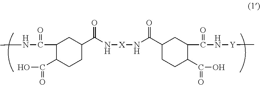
C1(C(=O)NC)C(C(O)=O)CCC(C(N[X]NC(C2CCC(C(O)=O)C(C(=O)N[Y]C)C2)=O)=O)C1
